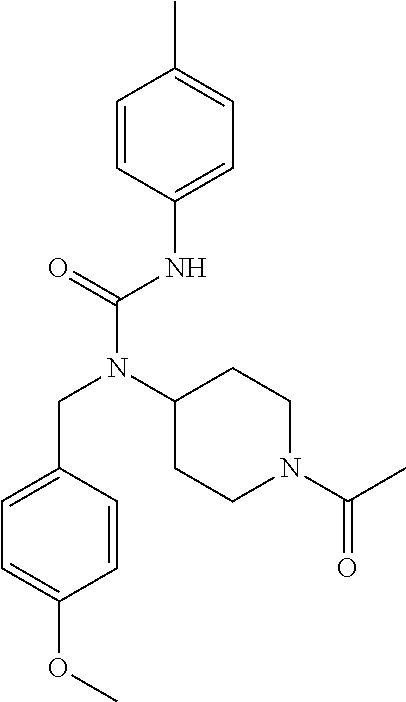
C1=C(NC(N(C2CCN(C(=O)C)CC2)CC2=CC=C(OC)C=C2)=O)C=CC(C)=C1
